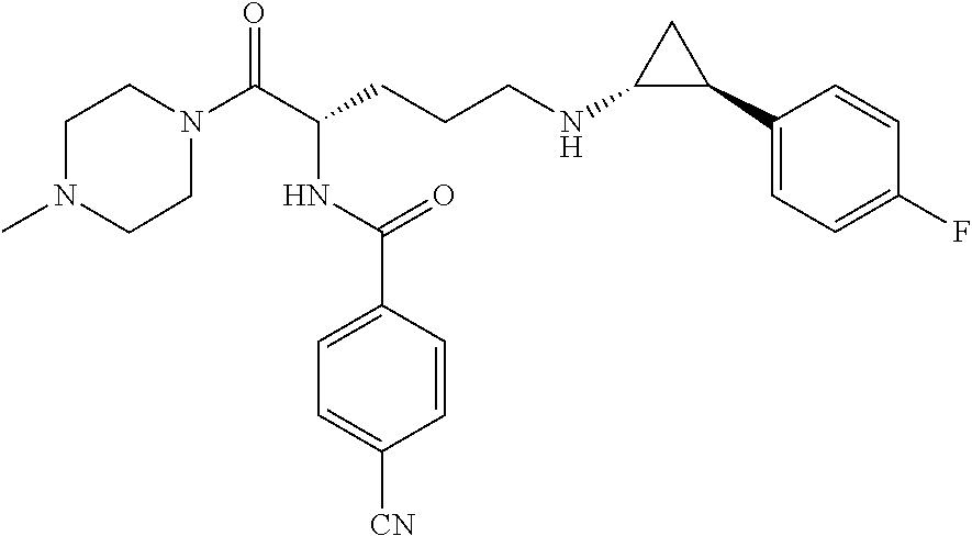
C1N(C(C(CCCNC2C(C3=CC=C(F)C=C3)C2)NC(C2=CC=C([CN])C=C2)=O)=O)CCN(C)C1
